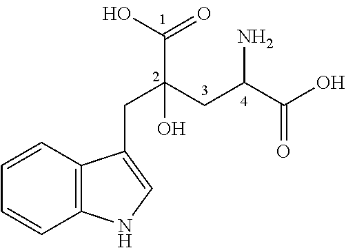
C12=C(C=CC=C1)C(CC(C(O)=O)(CC(C(O)=O)N)O)=CN2
